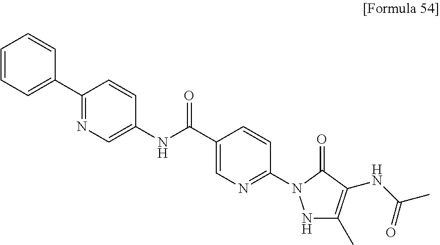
C1(C2=CC=CC=C2)=NC=C(NC(C2=CN=C(N3NC(C)=C(NC(C)=O)C3=O)C=C2)=O)C=C1
